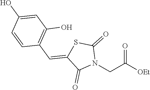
N1(CC([OEt])=O)C(=O)SC(=CC2=C(O)C=C(O)C=C2)C1=O
